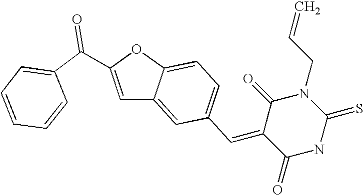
C1=C(C(C2=CC=CC=C2)=O)OC2=CC=C(C=C3C(=O)NC(=S)N(CC=C)C3=O)C=C12
